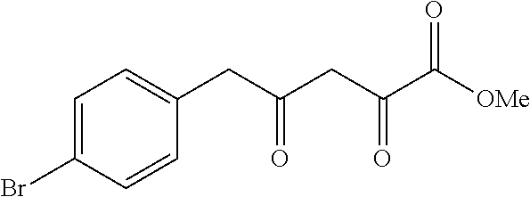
C1=C(Br)C=CC(CC(CC(C([OMe])=O)=O)=O)=C1
